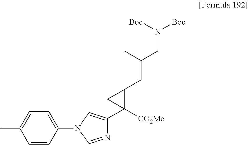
N1(C2=CC=C(C)C=C2)C=NC(C2([CO2Me])C(CC(CN([Boc])[Boc])C)C2)=C1
